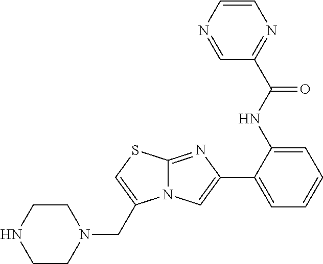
C12=NC(C3=CC=CC=C3NC(C3=NC=CN=C3)=O)=CN1C(CN1CCNCC1)=CS2
